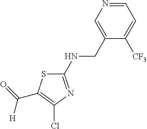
C1(NCC2=CN=CC=C2[CF3])=NC(Cl)=C(C(=O)[H])S1
